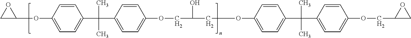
O(C1=CC=C(C(C)(C)C2=CC=C(OCC(O)COC3=CC=C(C(C)(C)C4=CC=C(OCC5CO5)C=C4)C=C3)C=C2)C=C1)C1OC1
